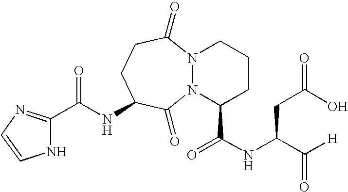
C1(C(NC2CCC(=O)N3N(C2=O)C(C(NC(C([H])=O)CC(O)=O)=O)CCC3)=O)=NC=CN1
